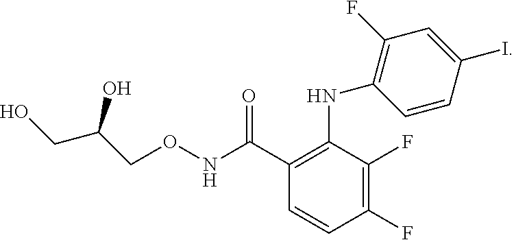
C1(F)=C(F)C(NC2=C(F)C=C(I)C=C2)=C(C(NOCC(CO)O)=O)C=C1
